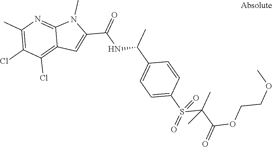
C12=C(Cl)C(Cl)=C(C)N=C1N(C)C(C(=O)NC(C1=CC=C(S(=O)(C(C(=O)OCCOC)(C)C)=O)C=C1)C)=C2
